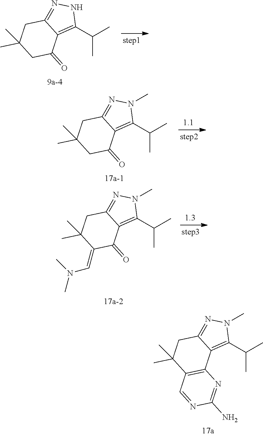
C1(C(C)C)=C2C(=NN1C)CC(C)(C)C1=C2N=C(N)N=C1.C1(C(C)C)=C2C(=NN1)CC(C)(C)CC2=O.C1(C(C)C)=C2C(=NN1C)CC(C)(C)CC2=O.C1(C(C)C)=C2C(=NN1C)CC(C)(C)C(=CN(C)C)C2=O
